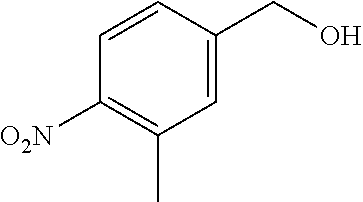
C1=C(CO)C=CC([O2N])=C1C
